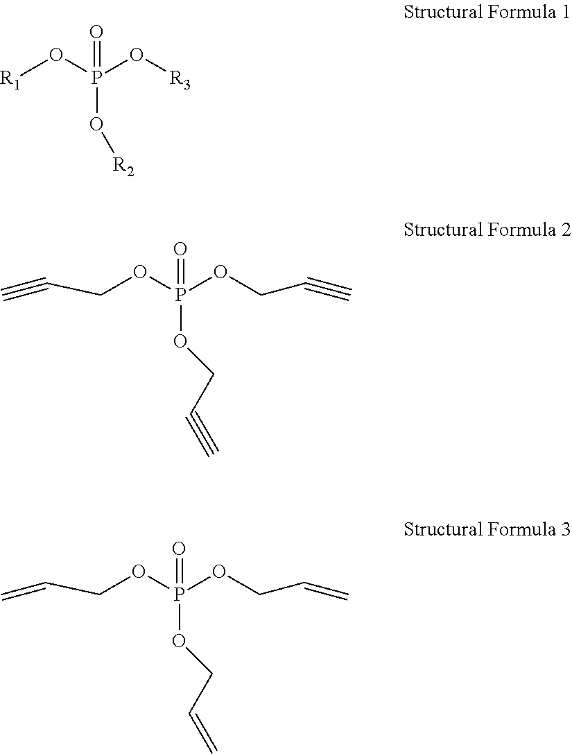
[R1]OP(O[R3])(O[R2])=O.C(OP(OCC#C)(OCC#C)=O)C#C.C(OP(OCC=C)(OCC=C)=O)C=C
